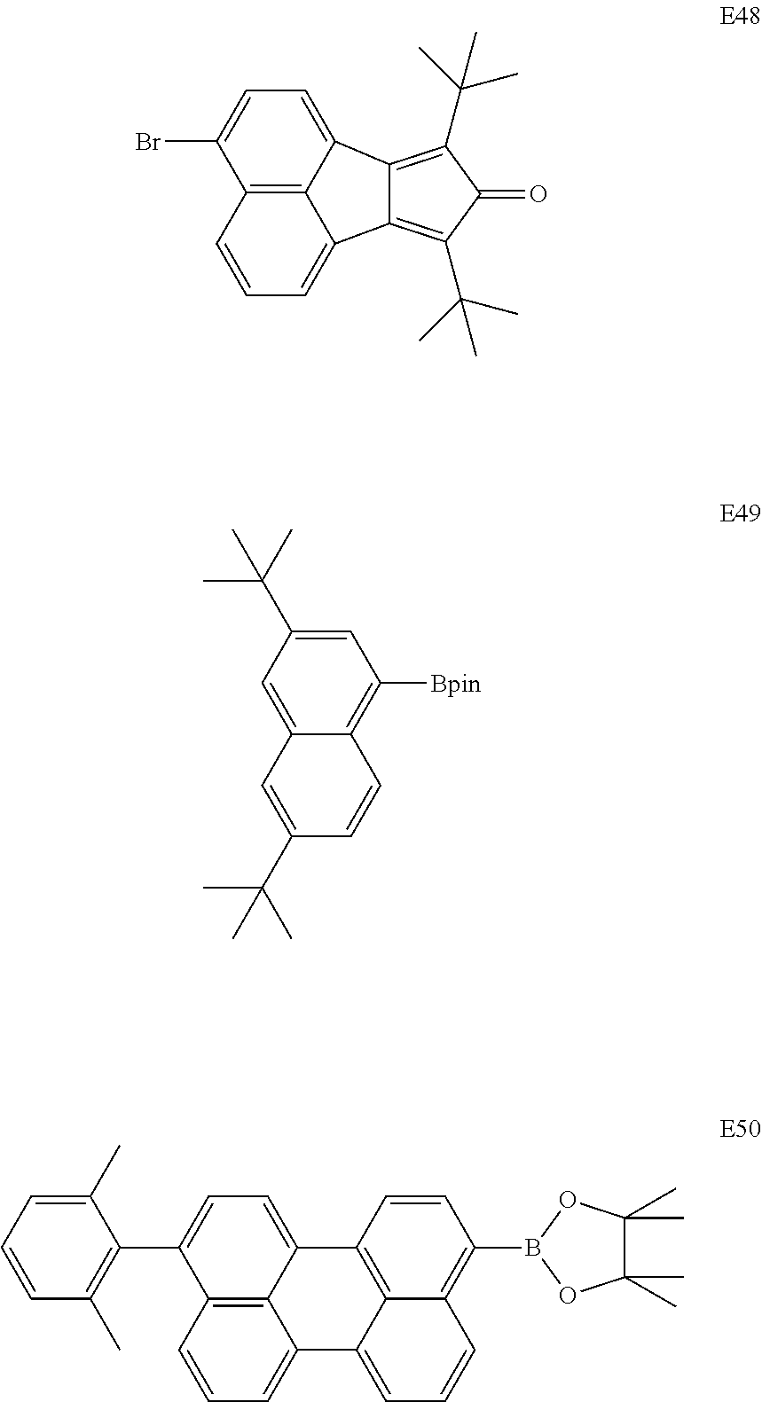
C12=C(C(C)(C)C)C(=O)C(C(C)(C)C)=C1C1=CC=CC3=C1C2=CC=C3Br.C1=C(C(C)(C)C)C=C2C(=C1[Bpin])C=CC(C(C)(C)C)=C2.C1=C2C3=C(C(C4=C(C)C=CC=C4C)=C1)C=CC=C3C1=CC=CC3=C(B4OC(C)(C)C(C)(C)O4)C=CC2=C13
